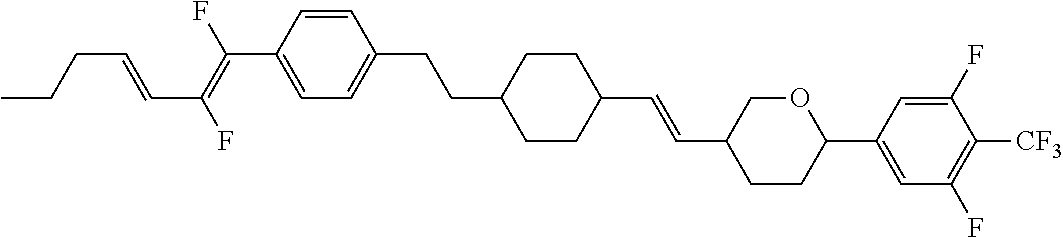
C1=CC(CCC2CCC(C=CC3COC(C4=CC(F)=C([CF3])C(F)=C4)CC3)CC2)=CC=C1C(F)=C(F)C=CCCC
